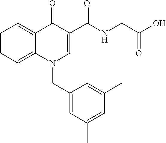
C1=CC=C2C(=C1)C(=O)C(C(NCC(O)=O)=O)=CN2CC1=CC(C)=CC(C)=C1
